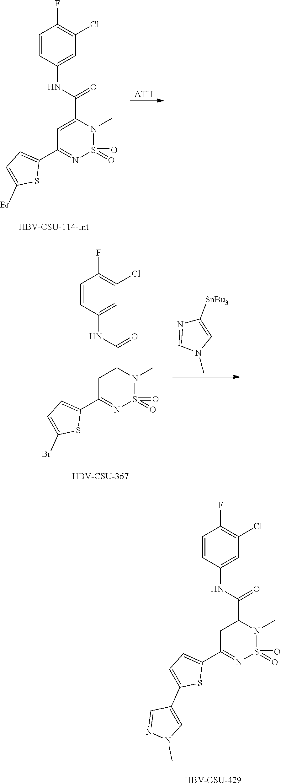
C1=CC(NC(=O)C2=CC(C3=CC=C(Br)S3)=NS(=O)(=O)N2C)=CC(Cl)=C1F.[ATH].C1=CC(NC(=O)C2CC(C3=CC=C(Br)S3)=NS(=O)(=O)N2C)=CC(Cl)=C1F.C1([SnBu3])=CN(C)C=N1.[HBV-CSU-367].C1=CC(NC(=O)C2CC(C3=CC=C(C4=CN(C)N=C4)S3)=NS(=O)(=O)N2C)=CC(Cl)=C1F.[HBV-CSU-429]
